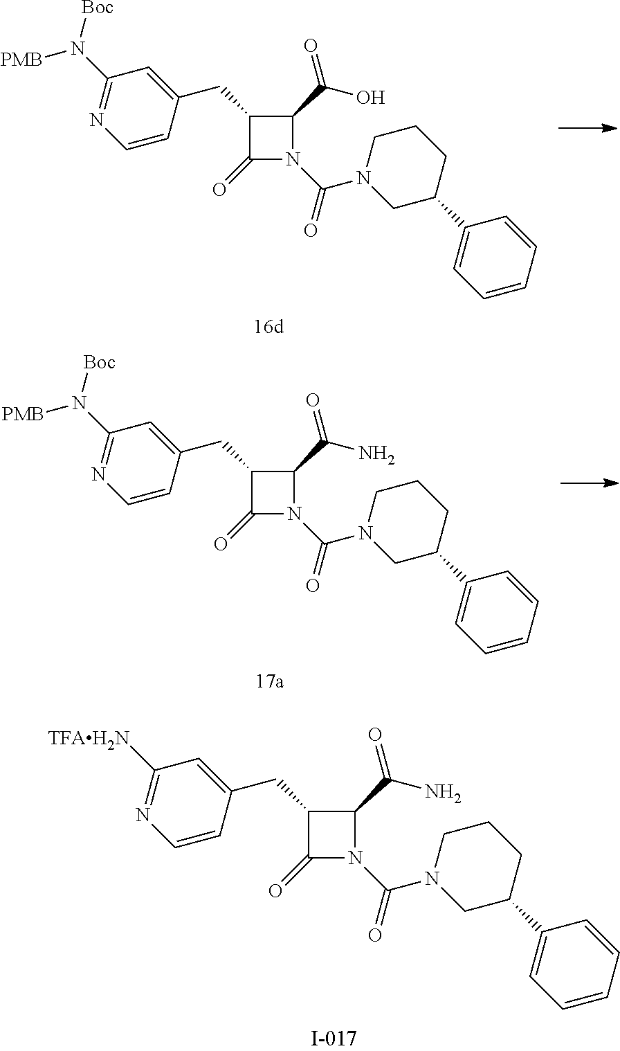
C1(CC2C(=O)N(C(N3CC(C4=CC=CC=C4)CCC3)=O)C2C(N)=O)=CC([TFAH2N])=NC=C1.C1(CC2C(=O)N(C(N3CC(C4=CC=CC=C4)CCC3)=O)C2C(O)=O)=CC(N([PMB])[Boc])=NC=C1.C1(CC2C(=O)N(C(N3CC(C4=CC=CC=C4)CCC3)=O)C2C(N)=O)=CC(N([PMB])[Boc])=NC=C1
